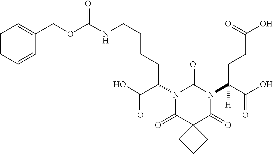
C1=CC=CC(COC(NCCCCC(N2C(=O)N(C(C(=O)O)(CCC(=O)O)[H])C(=O)C3(C2=O)CCC3)C(O)=O)=O)=C1
